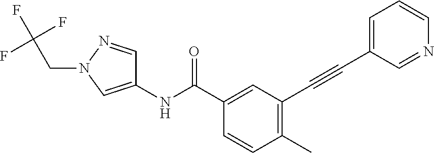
C1(C)=C(C#CC2=CC=CN=C2)C=C(C(NC2=CN(CC(F)(F)F)N=C2)=O)C=C1
